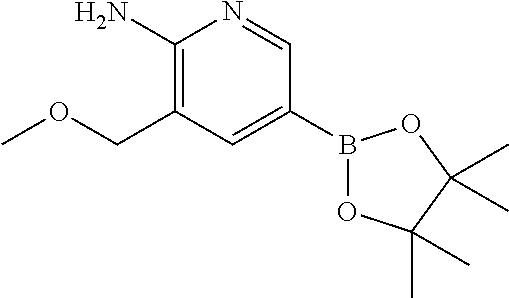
C1(N)=C(COC)C=C(B2OC(C)(C)C(C)(C)O2)C=N1
